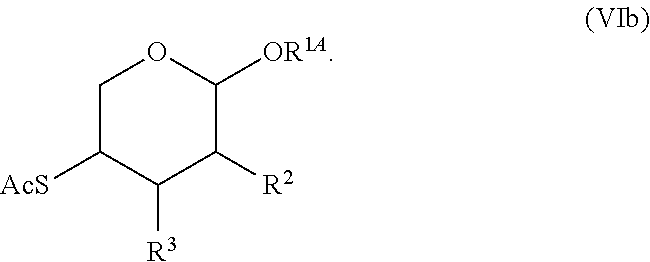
C1C([AcS])C([R3])C([R2])C([OR1A])O1
